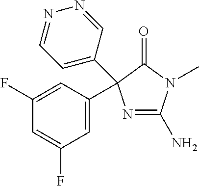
C1(N)=NC(C2=CC(F)=CC(F)=C2)(C2=CC=NN=C2)C(=O)N1C
